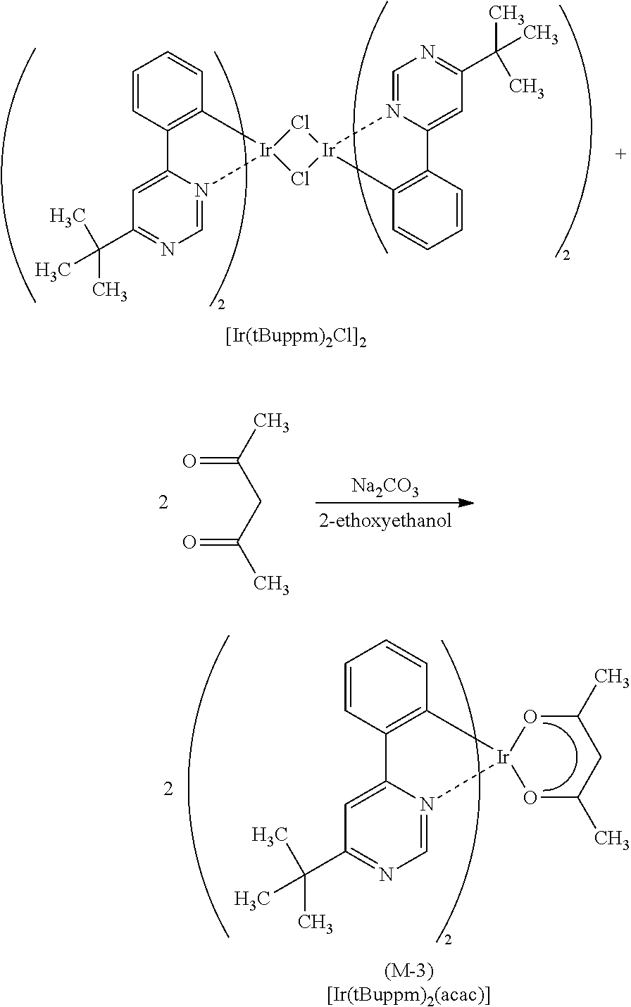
C1=N2C(=CC(C(C)(C)C)=N1)C1=C(C=CC=C1)[Ir]21Cl[Ir]2(C3=C(C=CC=C3)C3=CC(C(C)(C)C)=NC=N32)Cl1.[Na2CO3].O=C(C)CC(C)=O.C1=N2C(=CC(C(C)(C)C)=N1)C1=C(C=CC=C1)[Ir]21OC(C)CC(C)O1
